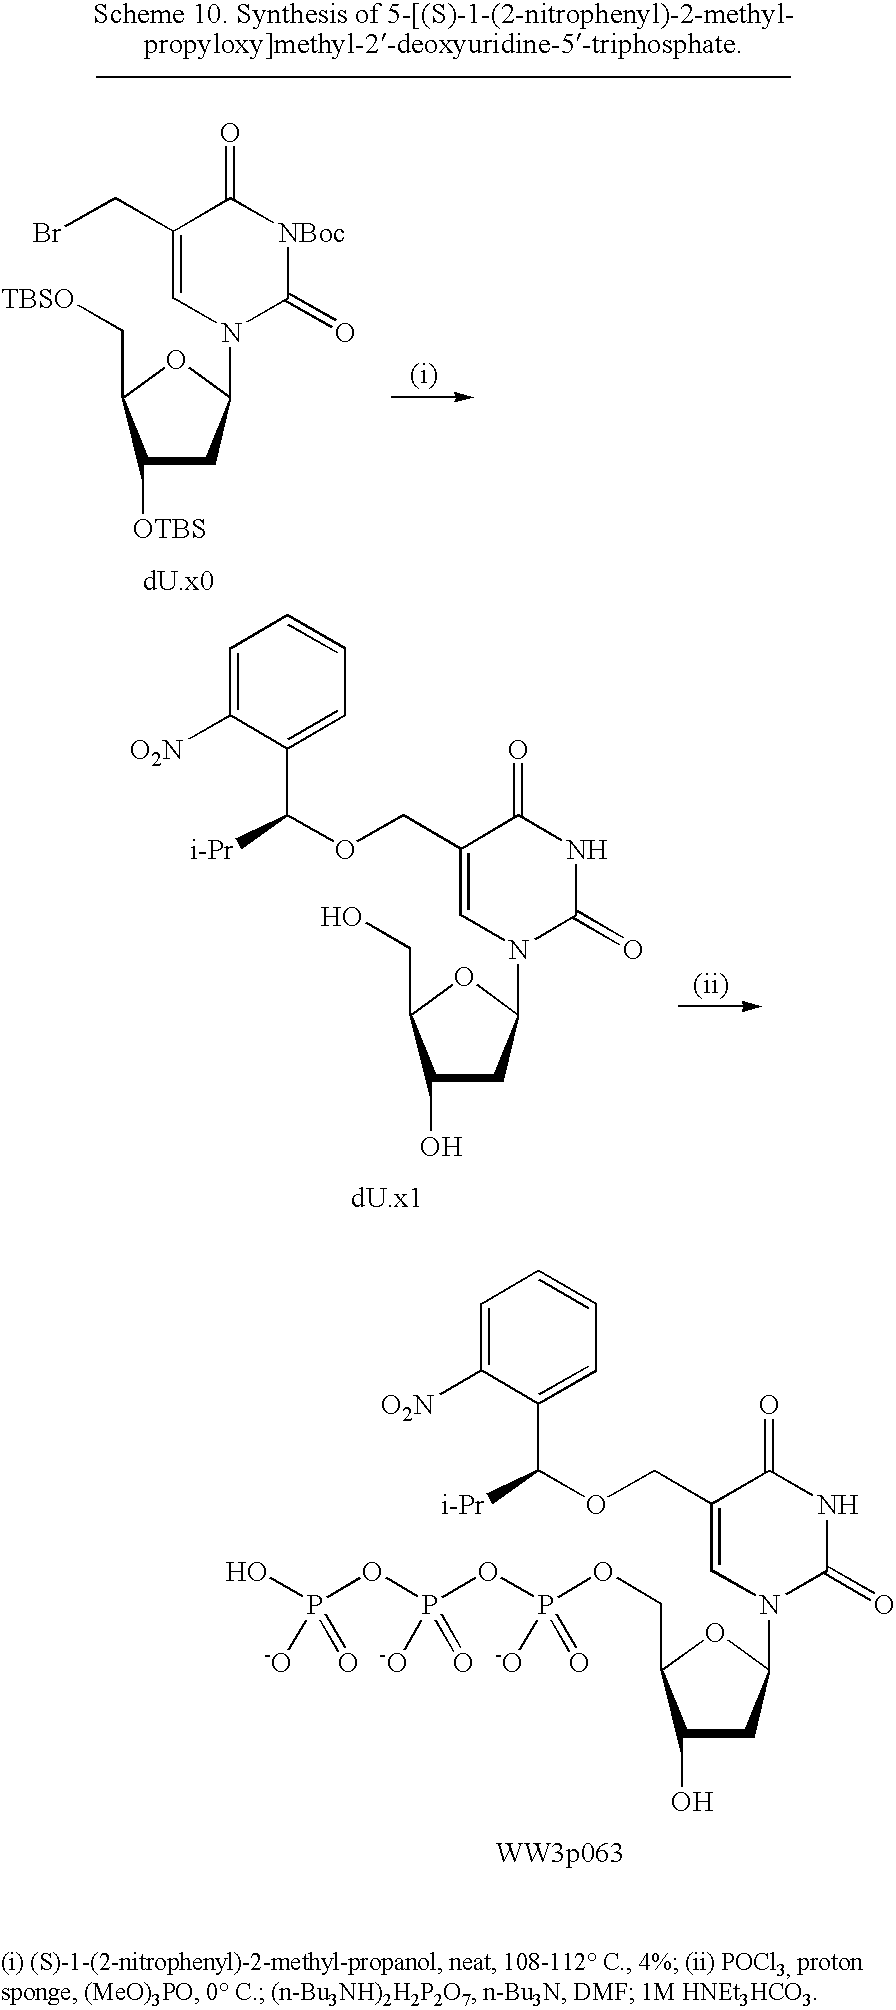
C1(O)CC(N2C(=O)NC(=O)C(COC([i-Pr])C3=CC=CC=C3[O2N])=C2)OC1CO.C1(O)CC(N2C(=O)NC(=O)C(COC([i-Pr])C3=CC=CC=C3[O2N])=C2)OC1COP(=O)([-O])OP([-O])(=O)OP(O)(=O)[-O].C1([OTBS])CC(N2C(=O)[NBoc]C(=O)C(CBr)=C2)OC1C[TBSO]
